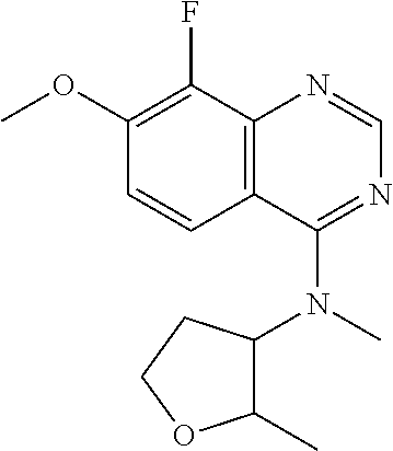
C1(OC)=C(F)C2=C(C=C1)C(N(C)C1C(C)OCC1)=NC=N2
